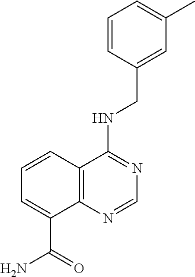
C1=C(CNC2=NC=NC3=C2C=CC=C3C(=O)N)C=CC=C1C
